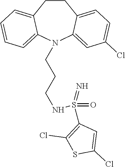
C1CC2=CC=C(Cl)C=C2N(CCCNS(C2=C(Cl)SC(Cl)=C2)(=O)=N)C2=CC=CC=C12
